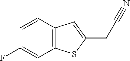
C12=C(C=CC(F)=C1)C=C(CC#N)S2
